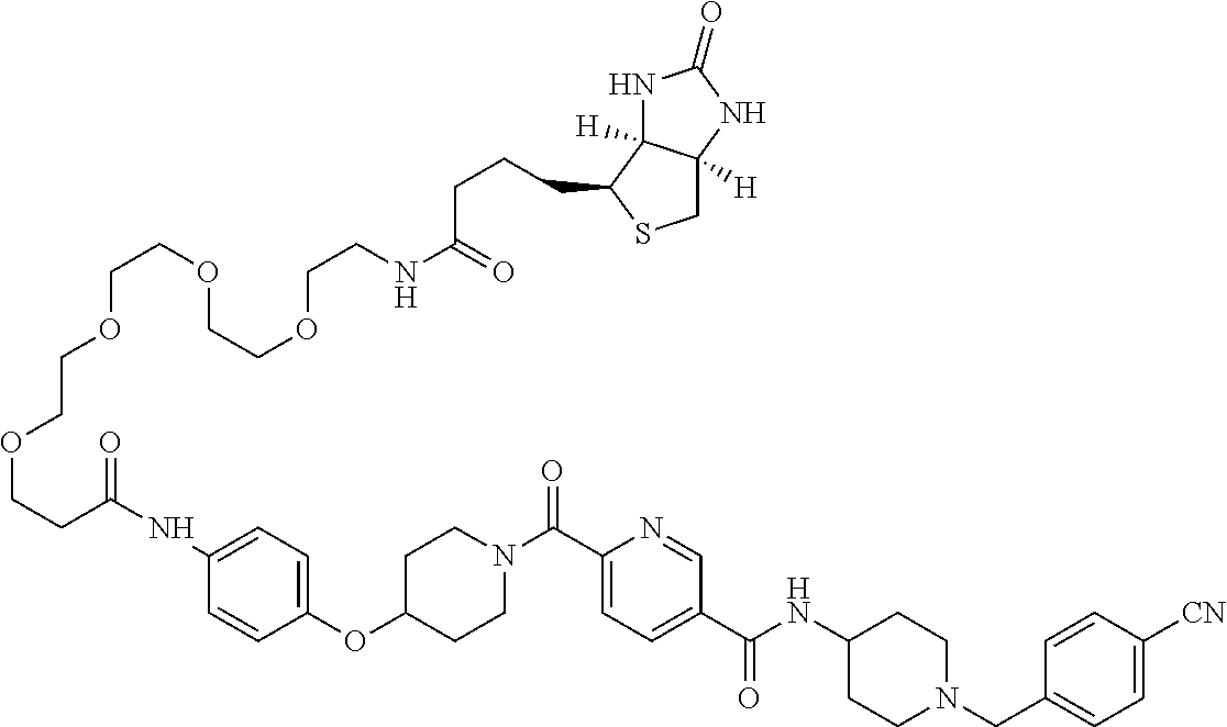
N(C(C1=CC=C(C(=O)N2CCC(OC3=CC=C(NC(CCOCCOCCOCCOCCNC(CCCC4SCC5([H])C4([H])NC(=O)N5)=O)=O)C=C3)CC2)N=C1)=O)C1CCN(CC2=CC=C([CN])C=C2)CC1
